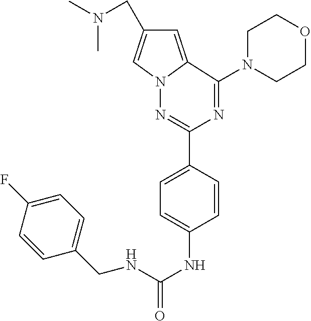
CN(C)CC1=CN2C(=C1)C(N1CCOCC1)=NC(C1=CC=C(NC(NCC3=CC=C(F)C=C3)=O)C=C1)=N2
